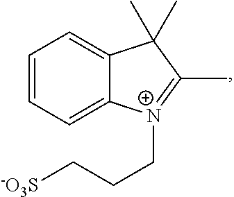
C1=CC=C2C(=C1)C(C)(C)C(C)=[N+]2CCC[-O3S]
